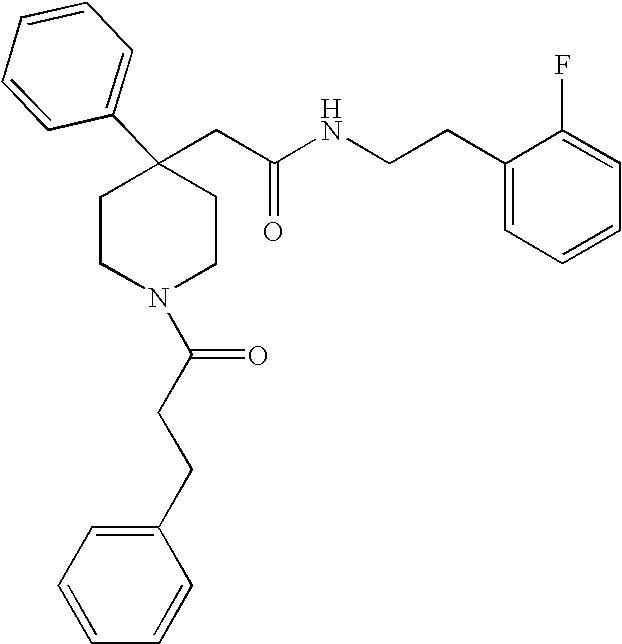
C(C1(C2=CC=CC=C2)CCN(C(CCC2=CC=CC=C2)=O)CC1)C(NCCC1=CC=CC=C1F)=O
